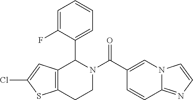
C12=C(CCN(C(=O)C3=CN4C(=NC=C4)C=C3)C1C1=CC=CC=C1F)SC(Cl)=C2
